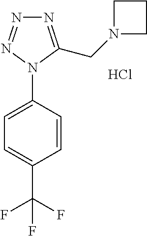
C1=C(N2C(CN3CCC3)=NN=N2)C=CC(C(F)(F)F)=C1.Cl
